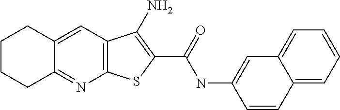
C12=C(C=C3C(=N1)CCCC3)C(N)=C(C(NC1=CC3=CC=CC=C3C=C1)=O)S2
